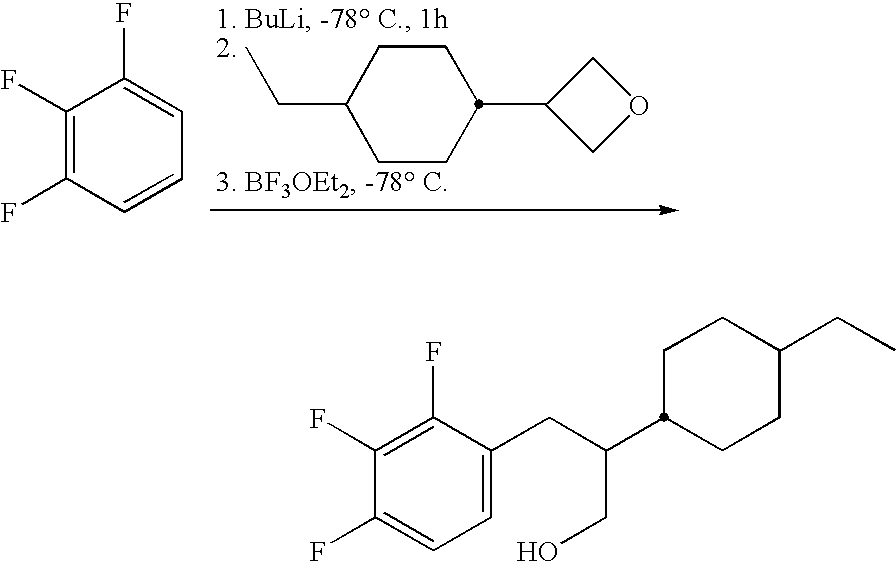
C1(F)=C(F)C=CC=C1F.C1C(CC)CCC(C2COC2)C1.C1(F)=C(F)C(CC(CO)C2CCC(CC)CC2)=CC=C1F
